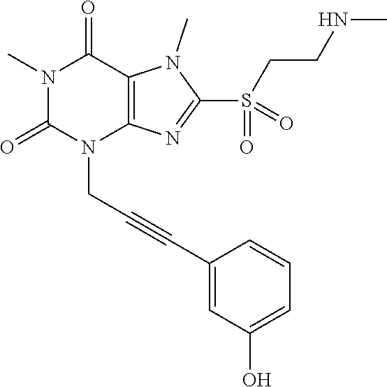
N1(C)C(=O)N(CC#CC2=CC(O)=CC=C2)C2=C(C1=O)N(C)C(S(CCNC)(=O)=O)=N2
